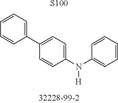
C1(N(C2=CC=CC=C2)[H])=CC=C(C2=CC=CC=C2)C=C1.[S100]
